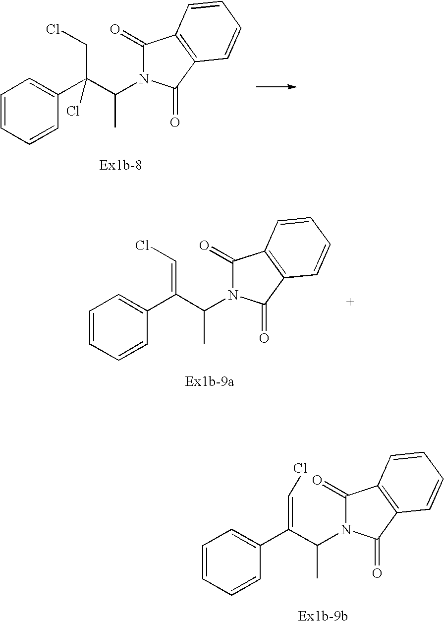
C1=CC=CC(C(C(C)N2C(=O)C3=C(C2=O)C=CC=C3)(CCl)Cl)=C1.C1=CC=CC(C(C(C)N2C(=O)C3=C(C2=O)C=CC=C3)=CCl)=C1.C1=CC=CC(C(C(C)N2C(=O)C3=C(C2=O)C=CC=C3)=CCl)=C1
